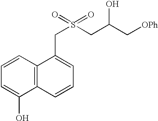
C1=C(O)C2=C(C=C1)C(CS(CC(C[OPh])O)(=O)=O)=CC=C2
